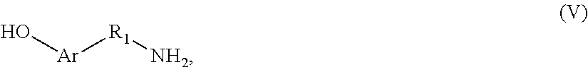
[Ar]([R1][NH2])O
